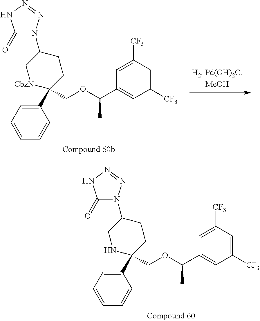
C1(C2(COC(C3=CC([CF3])=CC([CF3])=C3)C)CCC(N3C(=O)NN=N3)C[CbzN]2)=CC=CC=C1.C1(C2(COC(C3=CC([CF3])=CC([CF3])=C3)C)CCC(N3C(=O)NN=N3)CN2)=CC=CC=C1
